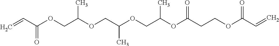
C=CC(OCC(OCC(OCC(OC(CCOC(C=C)=O)=O)C)C)C)=O
